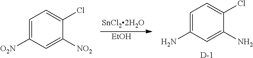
C1=C([O2N])C=C([NO2])C(Cl)=C1.[EtOH].C1=C(N)C=C(N)C(Cl)=C1.[D]
